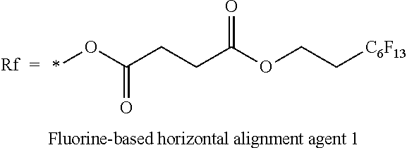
*OC(CCC(OCC[C6F13])=O)=O.[Rf]
